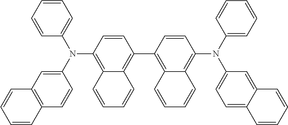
C1=CC=CC(N(C2=CC3=C(C=C2)C=CC=C3)C2=C3C(=C(C4=C5C(=C(N(C6=CC=CC=C6)C6=CC=C7C(=C6)C=CC=C7)C=C4)C=CC=C5)C=C2)C=CC=C3)=C1
